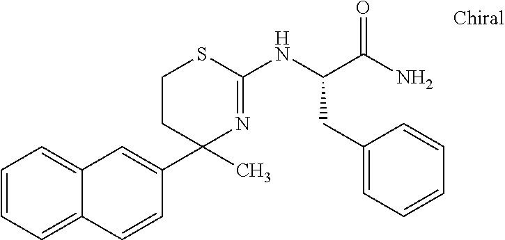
C1CC(C2=CC3=CC=CC=C3C=C2)(C)N=C(NC(CC2=CC=CC=C2)C(=O)N)S1
